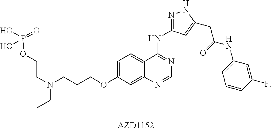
P(OCCN(CCCOC1=CC=C2C(=C1)N=CN=C2NC1=NNC(CC(NC2=CC=CC(F)=C2)=O)=C1)CC)(O)(=O)O
